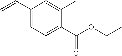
C1(C(=O)OCC)=CC=C(C=C)C=C1C
